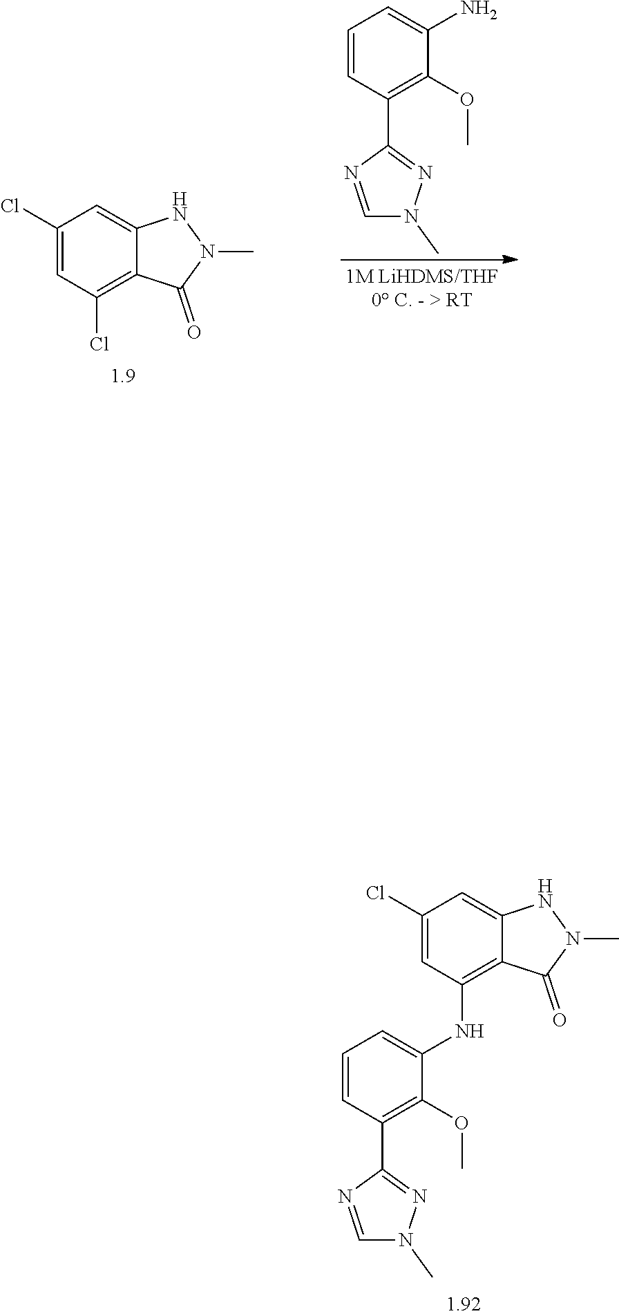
C1(Cl)=CC(Cl)=C2C(=C1)NN(C)C2=O.C1=CC(C2=NN(C)C=N2)=C(OC)C(N)=C1.C1=CC(C2=NN(C)C=N2)=C(OC)C(NC2=C3C(=CC(Cl)=C2)NN(C)C3=O)=C1
